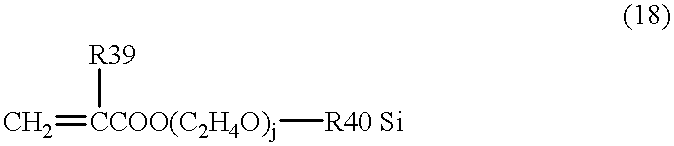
C=[CCOO(C2H4O)j]([R40 Si])[R39]
